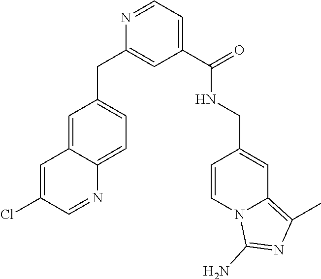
C1=NC(CC2=CC=C3C(=C2)C=C(Cl)C=N3)=CC(C(NCC2=CC3=C(C)N=C(N)N3C=C2)=O)=C1
